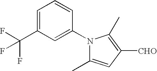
C1=C(C(F)(F)F)C=C(N2C(C)=CC([CHO])=C2C)C=C1
